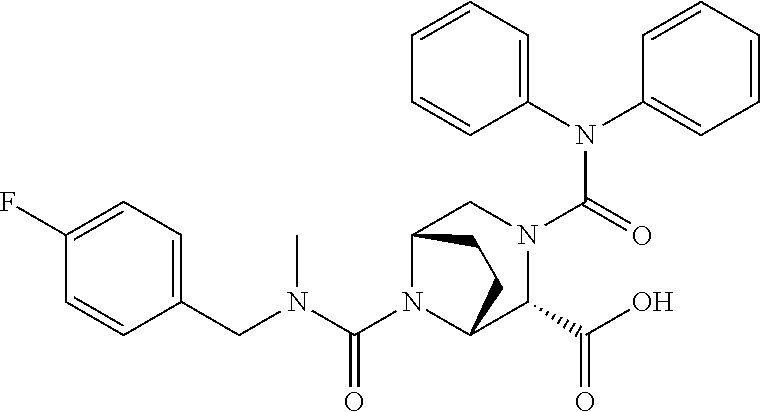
C(N1C2C(C(O)=O)N(C(N(C3=CC=CC=C3)C3=CC=CC=C3)=O)CC1CC2)(N(CC1=CC=C(F)C=C1)C)=O
